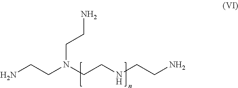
NCCN(CCNCCN)CCN
